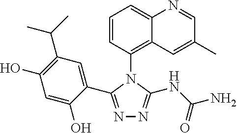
N1=C(C2=CC(C(C)C)=C(O)C=C2O)N(C2=C3C(=CC=C2)N=CC(C)=C3)C(NC(=O)N)=N1
